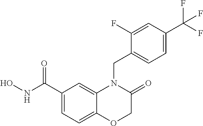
C1(C(NO)=O)=CC=C2C(=C1)N(CC1=CC=C(C(F)(F)F)C=C1F)C(=O)CO2
